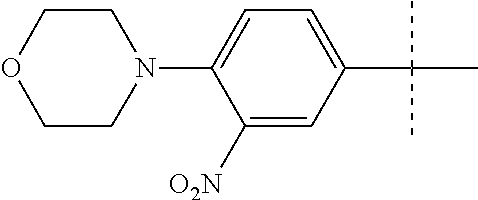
C1(C(C)(C)C)=CC=C(N2CCOCC2)C([O2N])=C1
